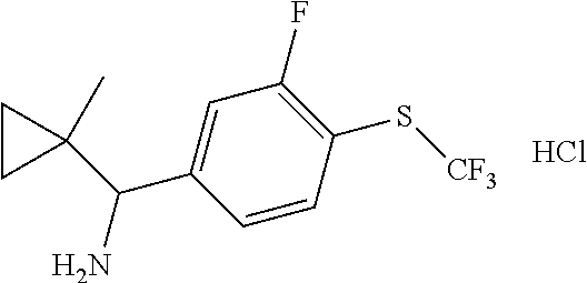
Cl.C1=CC(S[CF3])=C(F)C=C1C(N)C1(C)CC1
